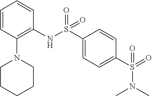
S(C1=CC=C(S(=O)(NC2=C(N3CCCCC3)C=CC=C2)=O)C=C1)(N(C)C)(=O)=O
